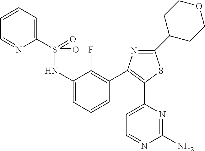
C1=NC(S(=O)(NC2=CC=CC(C3=C(C4=CC=NC(N)=N4)SC(C4CCOCC4)=N3)=C2F)=O)=CC=C1
